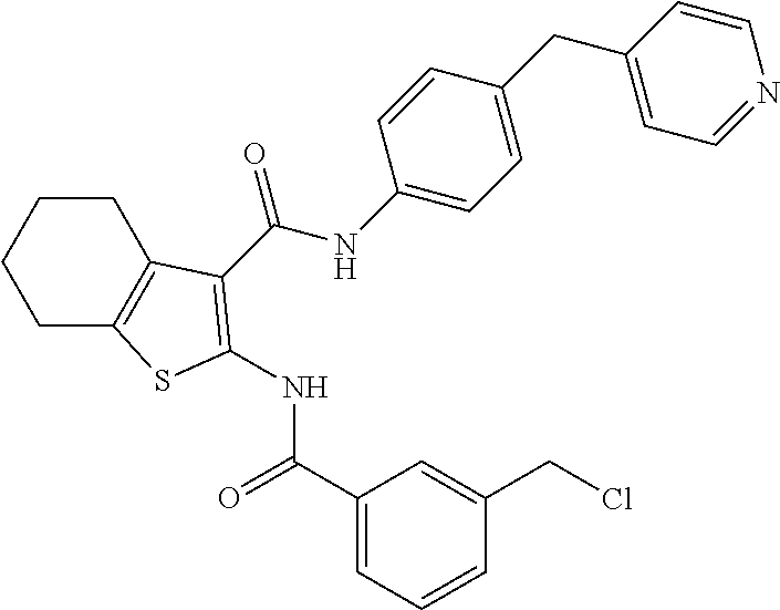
C1(C(=O)NC2=C(C(NC3=CC=C(CC4=CC=NC=C4)C=C3)=O)C3=C(CCCC3)S2)=CC=CC(CCl)=C1
